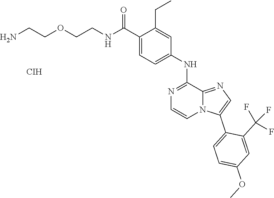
C(CNC(C1=CC=C(NC2=NC=CN3C2=NC=C3C2=CC=C(OC)C=C2C(F)(F)F)C=C1CC)=O)OCCN.[CIH]
